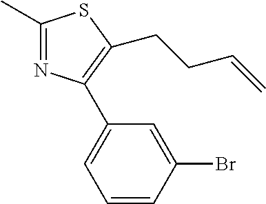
C1=CC(Br)=CC(C2=C(CCC=C)SC(C)=N2)=C1
